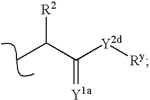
C([Y2d][Ry])(=[Y1a])C([R2])C
